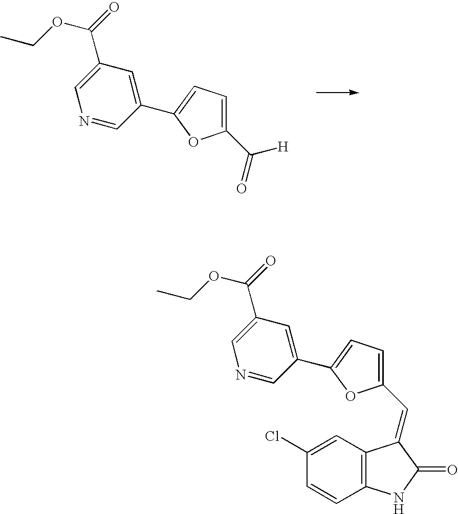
C1(C(=O)[H])=CC=C(C2=CC(C(=O)OCC)=CN=C2)O1.C1(Cl)=CC2=C(C=C1)NC(=O)C2=CC1=CC=C(C2=CC(C(=O)OCC)=CN=C2)O1
